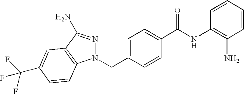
C(C1=CC=C(C(NC2=C(N)C=CC=C2)=O)C=C1)N1N=C(N)C2=C1C=CC(C(F)(F)F)=C2
